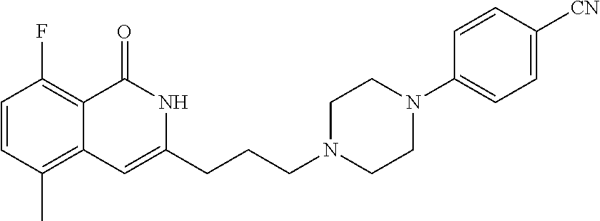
C1=CC(C)=C2C(=C1F)C(=O)NC(CCCN1CCN(C3=CC=C([CN])C=C3)CC1)=C2
